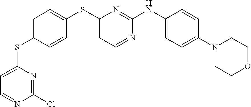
C1=C(SC2=CC=NC(Cl)=N2)C=CC(SC2=CC=NC(NC3=CC=C(N4CCOCC4)C=C3)=N2)=C1
